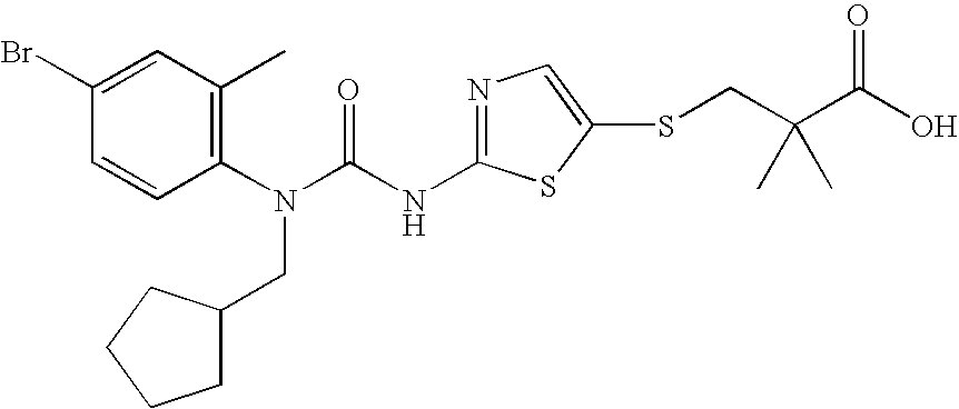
C1(Br)=CC(C)=C(N(C(NC2=NC=C(SCC(C(O)=O)(C)C)S2)=O)CC2CCCC2)C=C1
